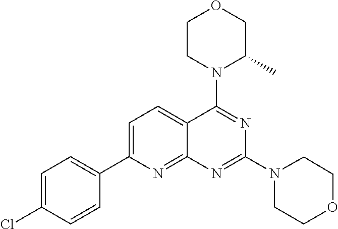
C1=C(C2=CC=C(Cl)C=C2)N=C2C(=C1)C(N1C(C)COCC1)=NC(N1CCOCC1)=N2
